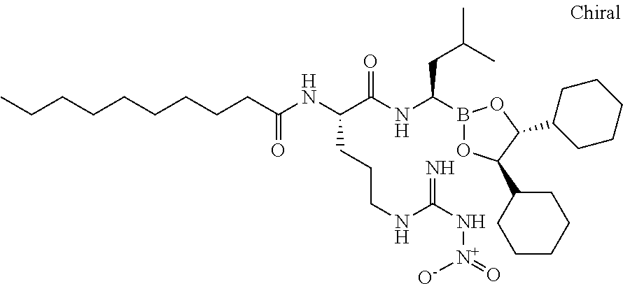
C(CC(NC(C(NC(B1OC(C2CCCCC2)C(C2CCCCC2)O1)CC(C)C)=O)CCCNC(N[N+](=O)[O-])=N)=O)CCCCCCC
